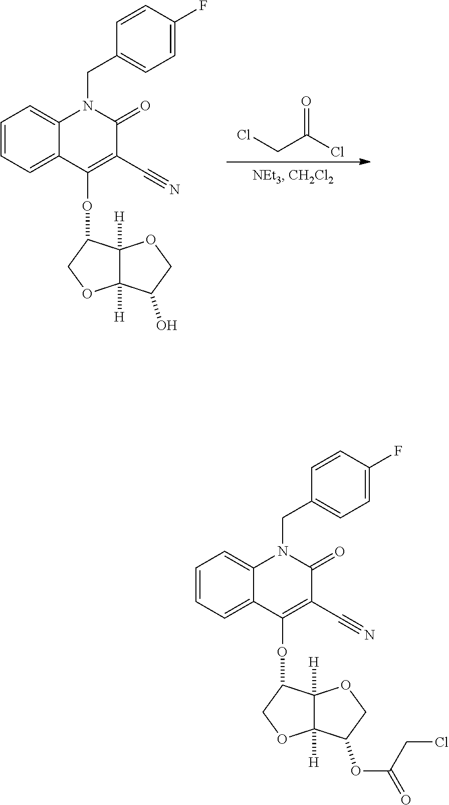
C1=CC=C2C(=C1)N(CC1=CC=C(F)C=C1)C(=O)C(C#N)=C2OC1C2([H])C([H])(OC1)C(O)CO2.ClCC(Cl)=O.C1=CC=C2C(=C1)N(CC1=CC=C(F)C=C1)C(=O)C(C#N)=C2OC1C2([H])C([H])(OC1)C(OC(=O)CCl)CO2
